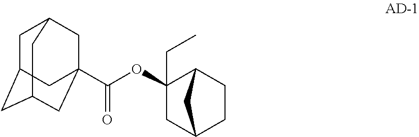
C1C2CC3CC(C(OC4(CC)CC5CCC4C5)=O)(CC1C3)C2
